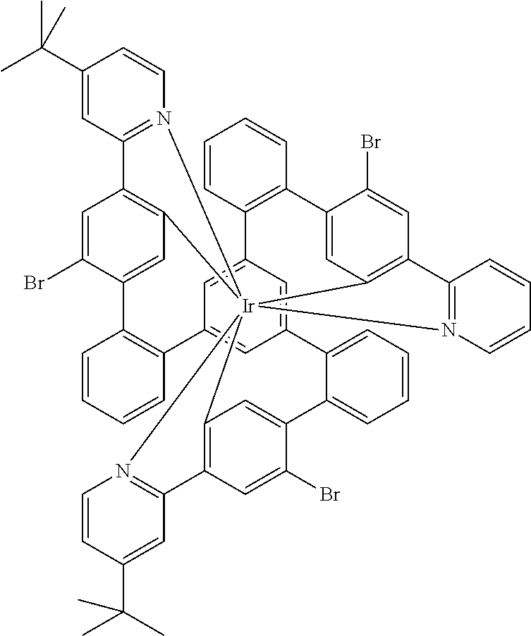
C12=C3C=C(Br)C(=C1)C1=CC=CC=C1C1=CC4=CC(=C1)C1=C(C=CC=C1)C1=CC5=C(C=C1Br)C1=N([Ir]256(C2=C(C=C(Br)C(=C2)C2=C4C=CC=C2)C2=N6C=CC=C2)N2=C3C=C(C(C)(C)C)C=C2)C=CC(C(C)(C)C)=C1
